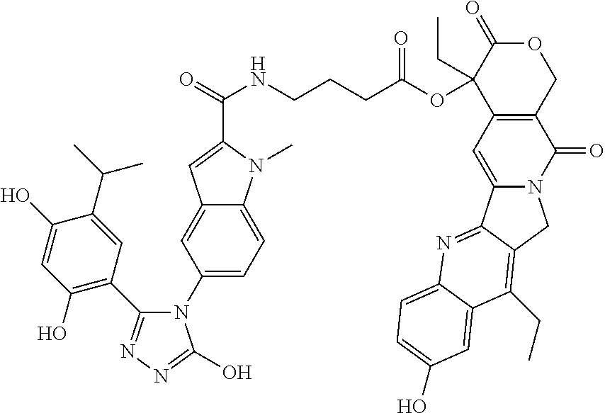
C1(O)=C(C2=NN=C(O)N2C2=CC=C3C(=C2)C=C(C(NCCCC(OC2(CC)C4=C(COC2=O)C(=O)N2C(=C4)C4=NC5=CC=C(O)C=C5C(CC)=C4C2)=O)=O)N3C)C=C(C(C)C)C(O)=C1
